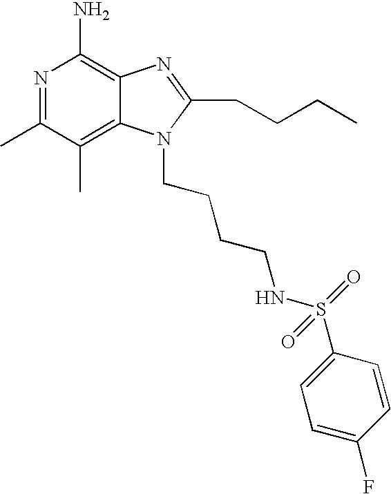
N1=C(C)C(C)=C2C(=C1N)N=C(CCCC)N2CCCCNS(C1=CC=C(F)C=C1)(=O)=O
